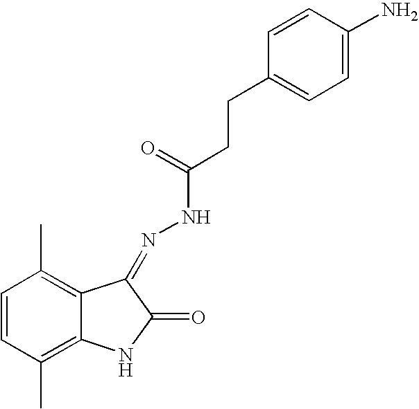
C1=CC(C)=C2C(=C1C)C(=NNC(CCC1=CC=C(N)C=C1)=O)C(=O)N2
